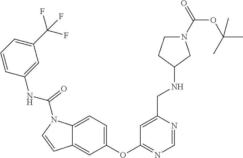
C1(CNC2CCN(C(OC(C)(C)C)=O)C2)=CC(OC2=CC=C3C(=C2)C=CN3C(NC2=CC(C(F)(F)F)=CC=C2)=O)=NC=N1
